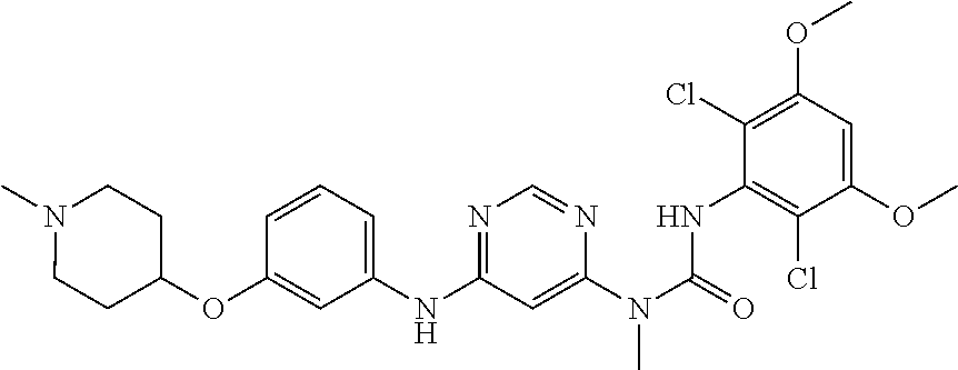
CN1CCC(OC2=CC(NC3=NC=NC(N(C(=O)NC4=C(Cl)C(OC)=CC(OC)=C4Cl)C)=C3)=CC=C2)CC1
